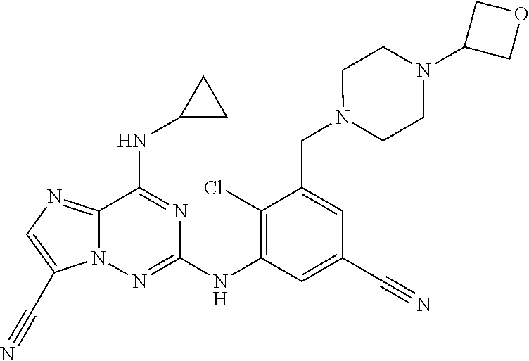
C1(Cl)=C(NC2=NN3C(=NC=C3C#N)C(NC3CC3)=N2)C=C(C#N)C=C1CN1CCN(C2COC2)CC1
